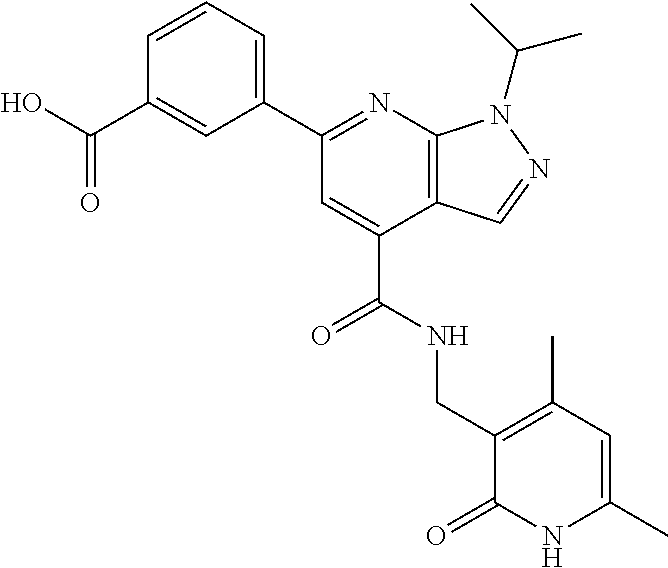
C12=C(N=C(C3=CC=CC(C(O)=O)=C3)C=C1C(=O)NCC1=C(C)C=C(C)NC1=O)N(C(C)C)N=C2
